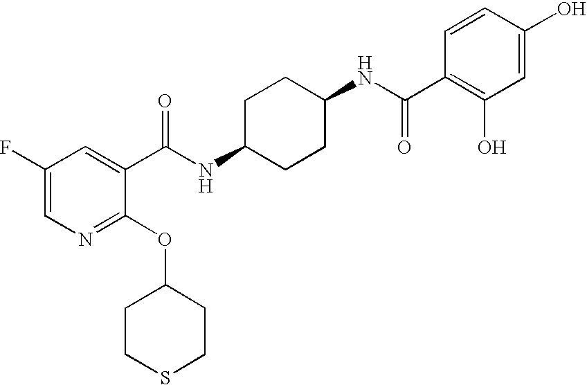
C1(F)=CN=C(OC2CCSCC2)C(C(NC2CCC(NC(=O)C3=C(O)C=C(O)C=C3)CC2)=O)=C1
